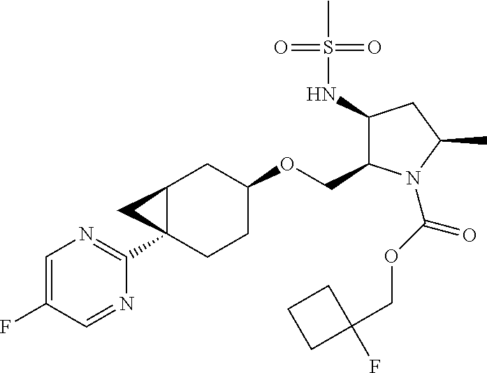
C1=C(F)C=NC(C23CCC(OCC4C(NS(C)(=O)=O)CC(C)N4C(OCC4(F)CCC4)=O)CC2C3)=N1
